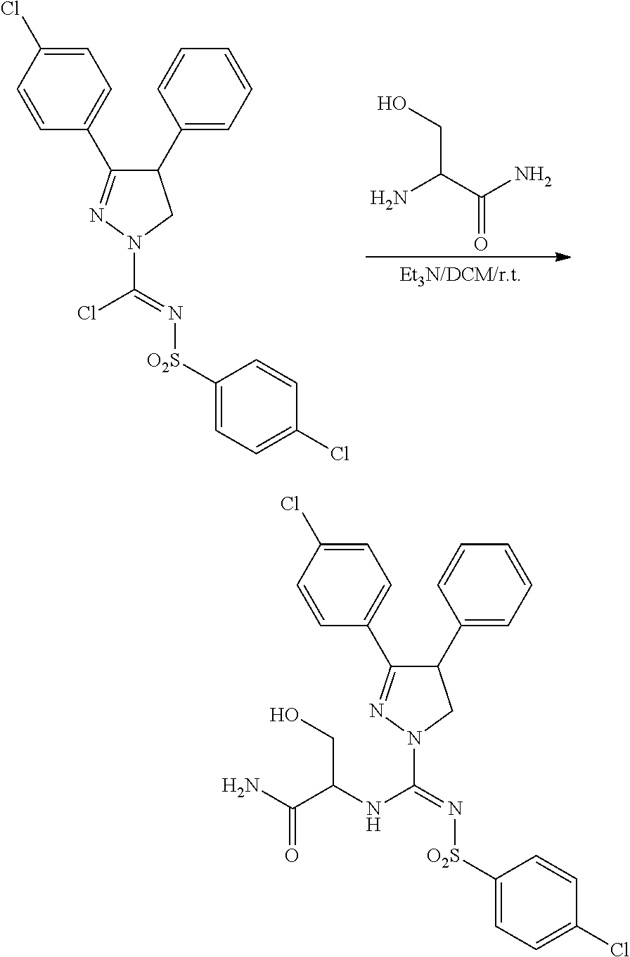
C1(C2=CC=CC=C2)C(C2=CC=C(Cl)C=C2)=NN(C(=N[O2S]C2=CC=C(Cl)C=C2)Cl)C1.NC(C(N)=O)CO.C1(C2=CC=CC=C2)C(C2=CC=C(Cl)C=C2)=NN(C(=N[O2S]C2=CC=C(Cl)C=C2)NC(C(N)=O)CO)C1
